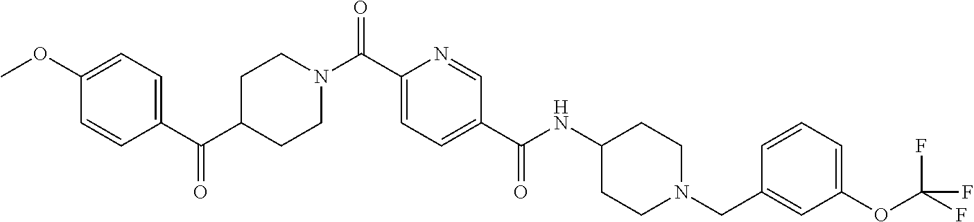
COC1=CC=C(C(C2CCN(C(C3=CC=C(C(NC4CCN(CC5=CC(OC(F)(F)F)=CC=C5)CC4)=O)C=N3)=O)CC2)=O)C=C1
